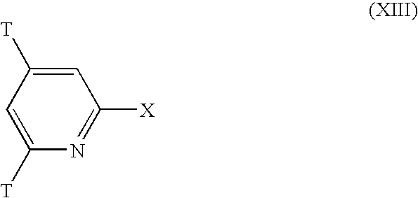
C1=C([T])C=C([T])N=C1[X]
